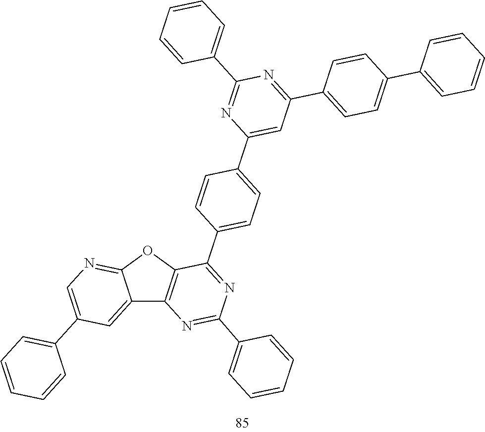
C12=CC(C3=CC=CC=C3)=CN=C1OC1=C2N=C(C2=CC=CC=C2)N=C1C1=CC=C(C2=CC(C3=CC=C(C4=CC=CC=C4)C=C3)=NC(C3=CC=CC=C3)=N2)C=C1
